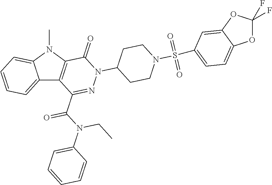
C12=CC=CC=C1N(C)C1=C2C(C(N(C2=CC=CC=C2)CC)=O)=NN(C2CCN(S(=O)(=O)C3=CC=C4OC(F)(F)OC4=C3)CC2)C1=O
